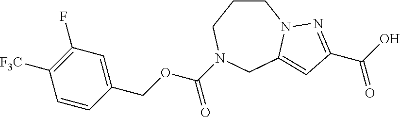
C1(COC(=O)N2CCCN3C(=CC(C(=O)O)=N3)C2)=CC(F)=C([F3C])C=C1
